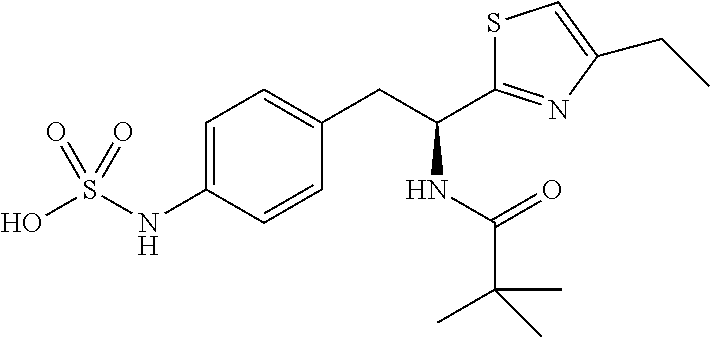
C1=C(NS(O)(=O)=O)C=CC(CC(NC(C(C)(C)C)=O)C2=NC(CC)=CS2)=C1
